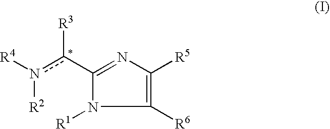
C1([R6])=C([R5])N=C(c(n([R4])[R2])[R3])N1[R1]
